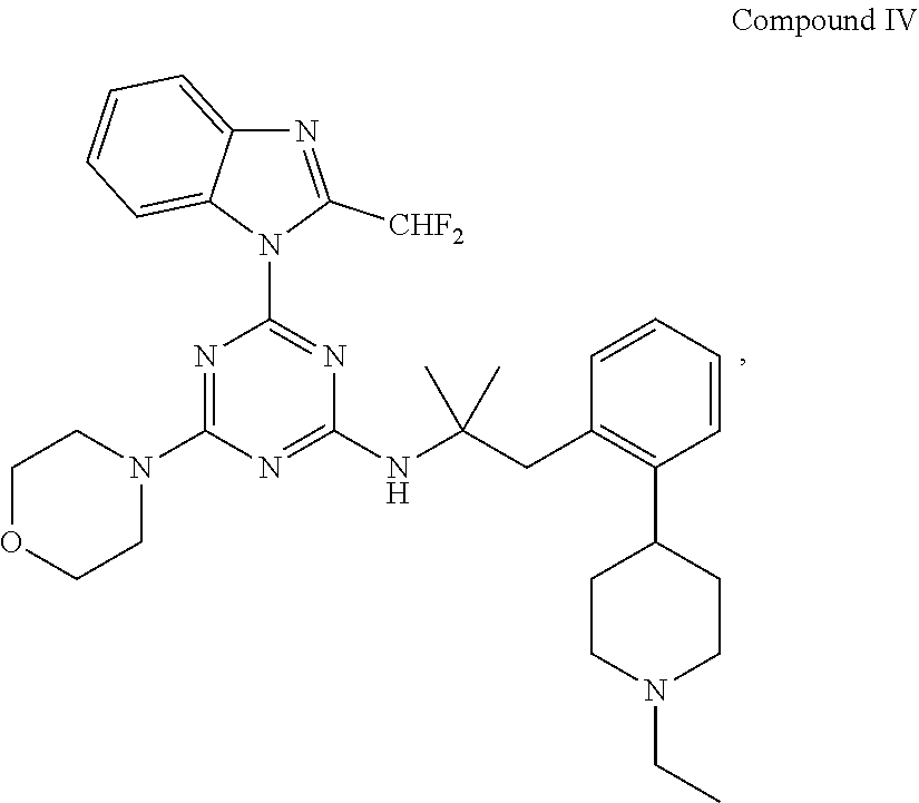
N1(CC)CCC(C2=C(CC(NC3=NC(N4CCOCC4)=NC(N4C5=CC=CC=C5N=C4[CHF2])=N3)(C)C)C=CC=C2)CC1
